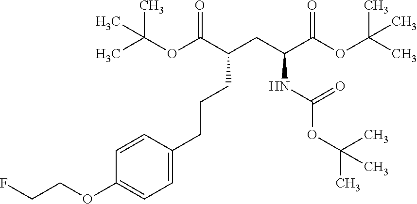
O(C1=CC=C(CCCC(CC(C(OC(C)(C)C)=O)NC(OC(C)(C)C)=O)C(OC(C)(C)C)=O)C=C1)CCF
